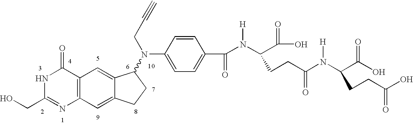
C12=C(C=C3C(=C1)C(N(CC#C)C1=CC=C(C(=O)N(C(C(O)=O)CCC(N(C(C(O)=O)CCC(O)=O)[H])=O)[H])C=C1)CC3)N=C(CO)NC2=O
